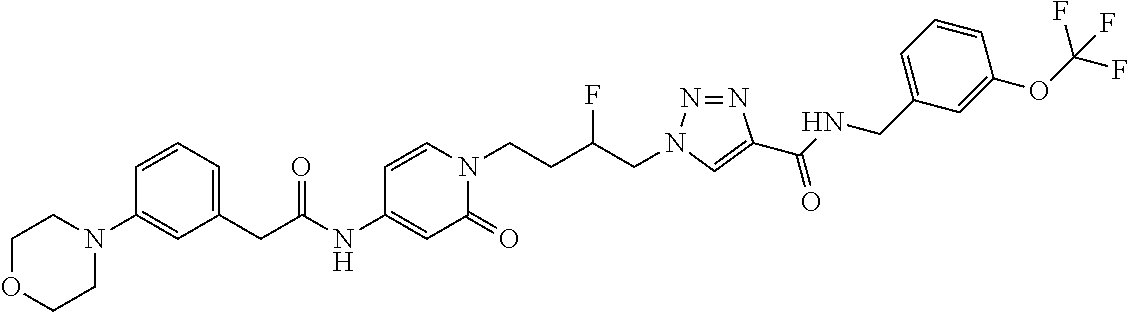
C(C(NC1=CC(=O)N(CCC(CN2N=NC(C(NCC3=CC=CC(OC(F)(F)F)=C3)=O)=C2)F)C=C1)=O)C1=CC=CC(N2CCOCC2)=C1
